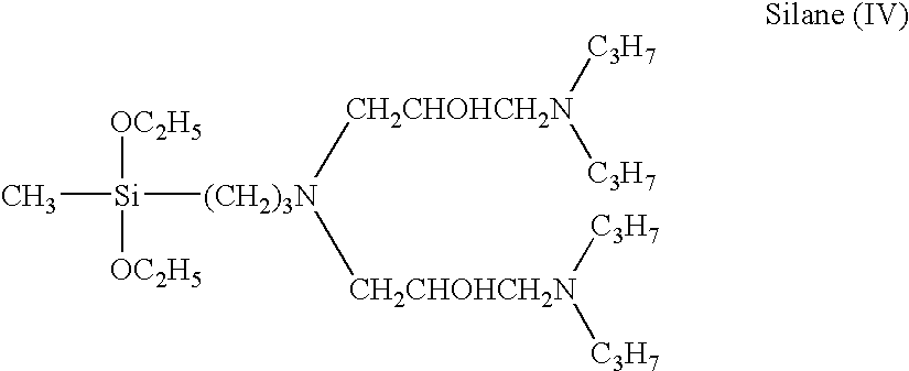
C[Si]([OC2H5])([OC2H5])[(CH2)3N]([CH2CHOHCH2N]([C3H7])[C3H7])[CH2CHOHCH2N]([C3H7])[C3H7]
